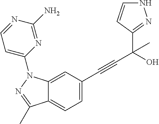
C12=CC(C#CC(C3=NNC=C3)(C)O)=CC=C1C(C)=NN2C1=CC=NC(N)=N1
